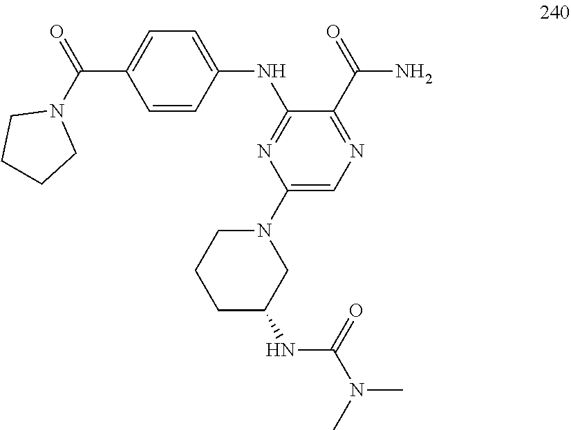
C1=C(C(N2CCCC2)=O)C=CC(NC2=NC(N3CCCC(NC(N(C)C)=O)C3)=CN=C2C(=O)N)=C1
